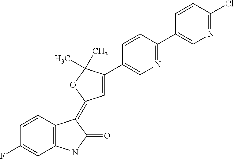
C1=CC(F)=CC2=C1C(=C1C=C(C3=CN=C(C4=CN=C(Cl)C=C4)C=C3)C(C)(C)O1)C(=O)N2
